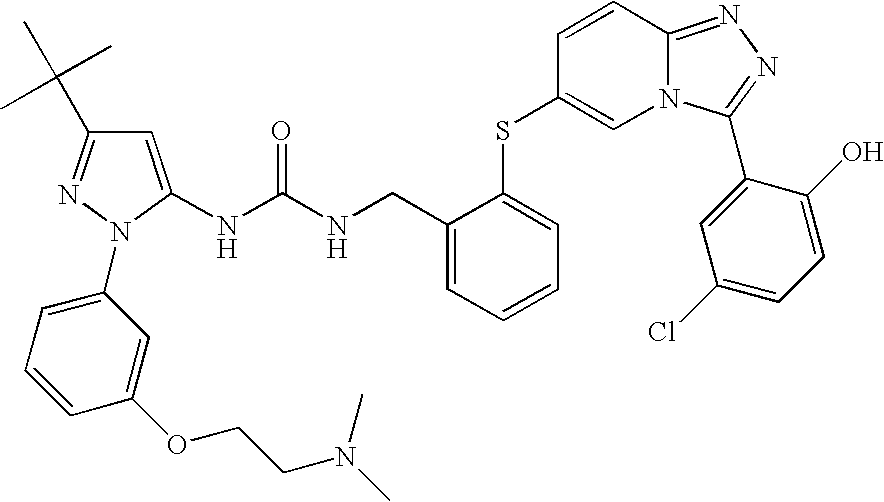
C1(N2N=C(C(C)(C)C)C=C2NC(NCC2=CC=CC=C2SC2=CN3C(=NN=C3C3=CC(Cl)=CC=C3O)C=C2)=O)=CC=CC(OCCN(C)C)=C1
